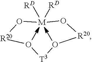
[T3]1O[R20]O[M]([RD])([RD])O[R20]O1
